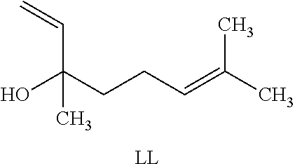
OC(CCC=C(C)C)(C)C=C.[LL]
